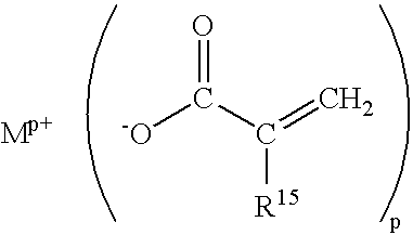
[-O]C(C(=C)[R15])=O
